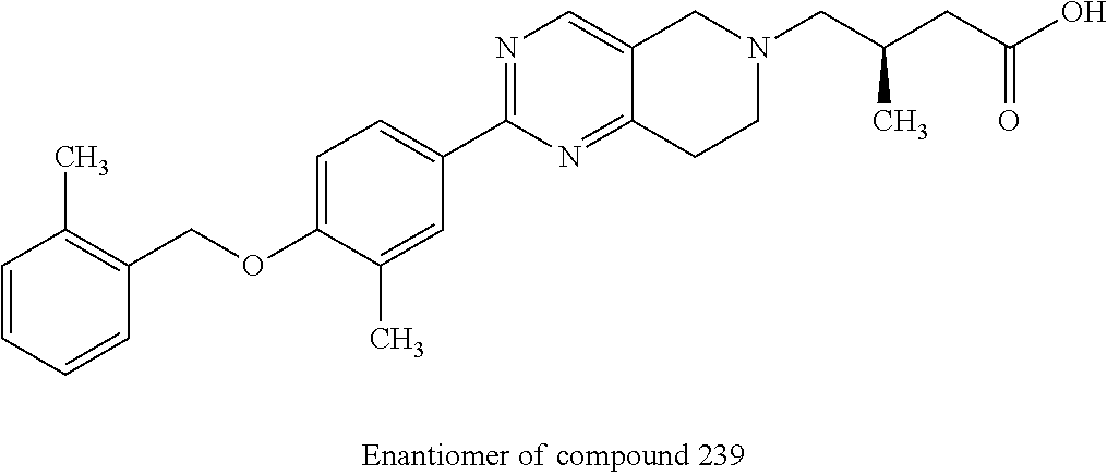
C1=CC=CC(COC2=CC=C(C3=NC=C4C(=N3)CCN(CC(C)CC(=O)O)C4)C=C2C)=C1C
